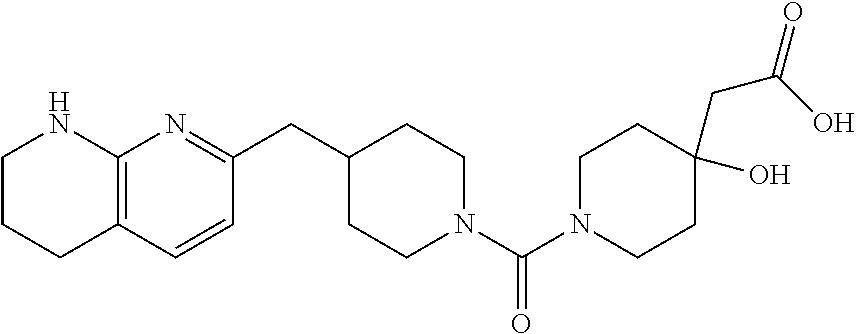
C1CCC2=C(N1)N=C(CC1CCN(C(=O)N3CCC(O)(CC(=O)O)CC3)CC1)C=C2
